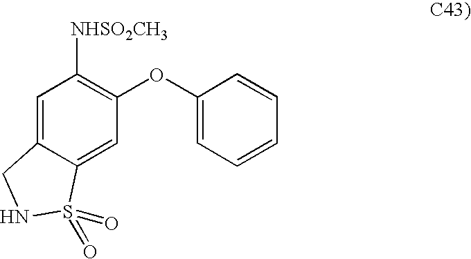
C1(OC2=C([NHSO2CH3])C=C3C(=C2)S(=O)(=O)NC3)=CC=CC=C1
